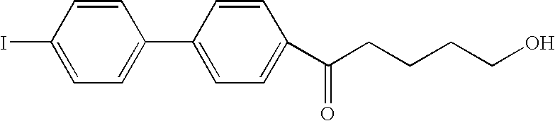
IC1=CC=C(C2=CC=C(C(CCCCO)=O)C=C2)C=C1
